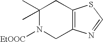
C1(C)(C)N([EtOOC])CC2=C(C1)SC=N2
